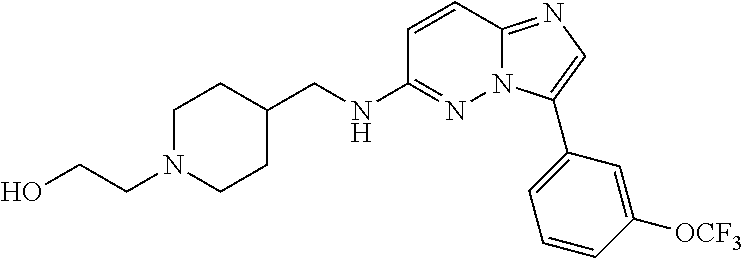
C(NC1=NN2C(=NC=C2C2=CC=CC([OCF3])=C2)C=C1)C1CCN(CCO)CC1
